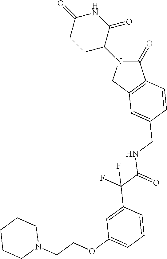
C1(=O)N(C2CCC(=O)NC2=O)CC2=C1C=CC(CNC(=O)C(F)(F)C1=CC(OCCN3CCCCC3)=CC=C1)=C2
